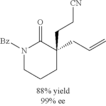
N1([Bz])CCCC(CC=C)(CC[CN])C1=O
